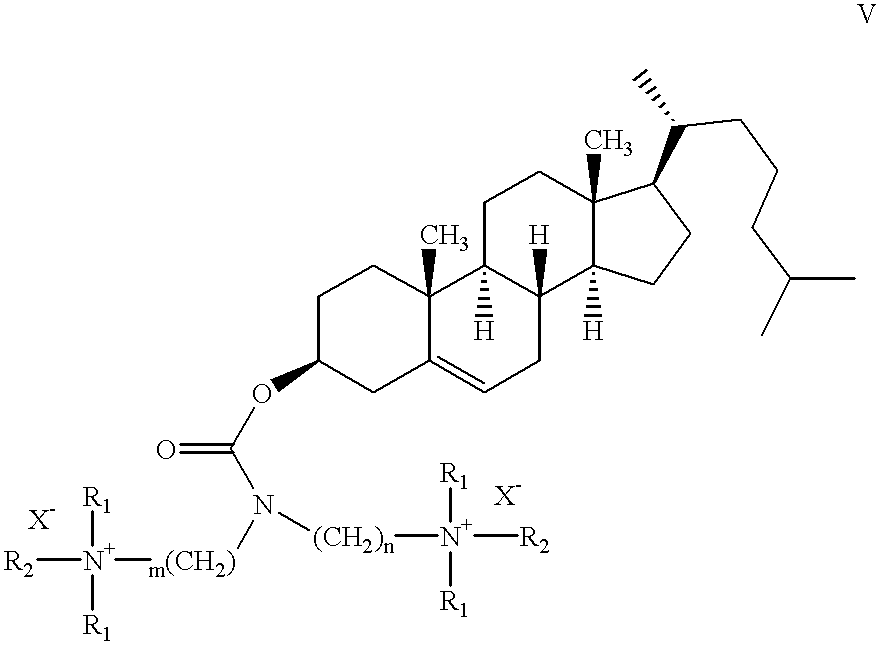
[R2][N+]([m(CH2)]N([(CH2)n][N+]([R2])([R1])[R1])C(OC1CC2=CCC3([H])C([H])(C2(C)CC1)CCC1(C)C3([H])CCC1C(CCCC(C)C)C)=O)([R1])[R1]
